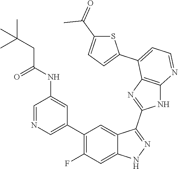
C1=NC=C(C2=C(F)C=C3C(=C2)C(C2=NC4=C(N2)N=CC=C4C2=CC=C(C(C)=O)S2)=NN3)C=C1NC(CC(C)(C)C)=O
